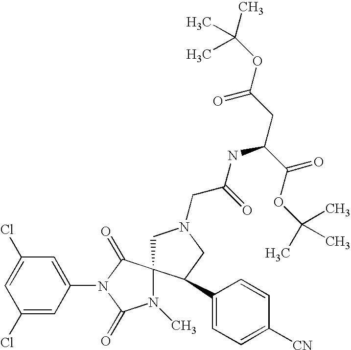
C1(Cl)=CC(N2C(=O)N(C)C3(C2=O)CN(CC(NC(C(=O)OC(C)(C)C)CC(OC(C)(C)C)=O)=O)CC3C2=CC=C([CN])C=C2)=CC(Cl)=C1
